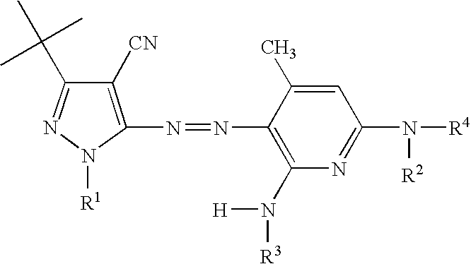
N1=C(C(C)(C)C)C([CN])=C(N=NC2=C(N([H])[R3])N=C(N([R4])[R2])C=C2C)N1[R1]
